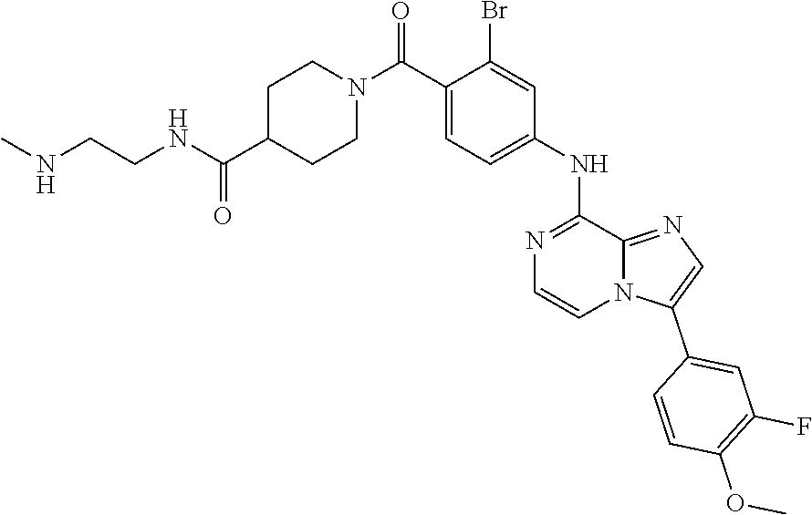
N1(C(C2=CC=C(NC3=NC=CN4C3=NC=C4C3=CC(F)=C(OC)C=C3)C=C2Br)=O)CCC(C(NCCNC)=O)CC1
